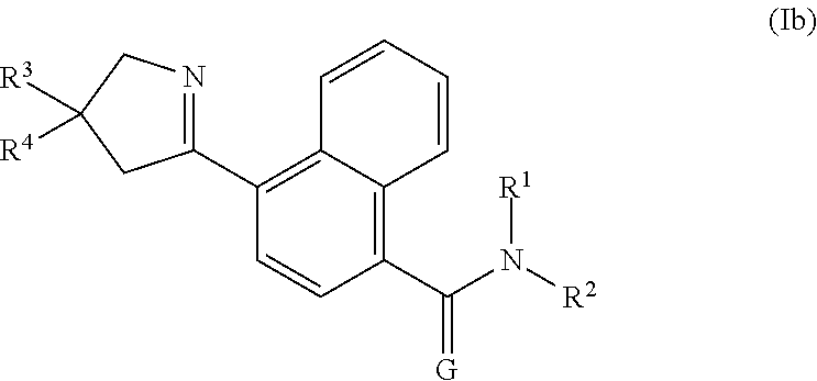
C1(C(N([R2])[R1])=[G])=C2C(=C(C3=NCC([R3])([R4])C3)C=C1)C=CC=C2
